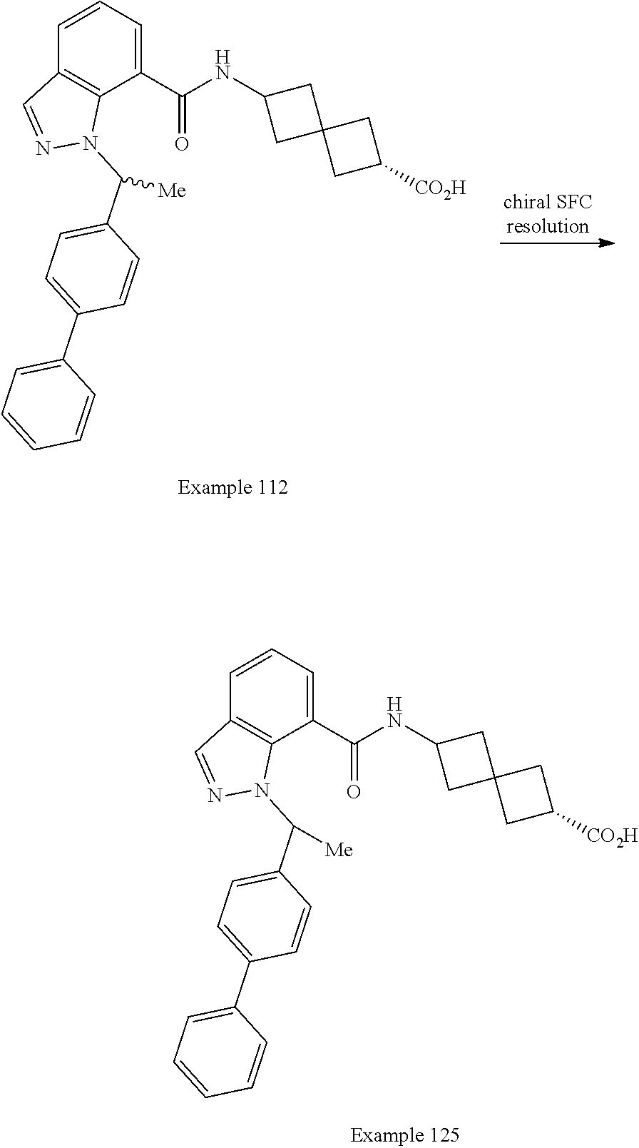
C1=CC2=C(C(C(NC3CC4(C3)CC([CO2H])C4)=O)=C1)N(C(C1=CC=C(C3=CC=CC=C3)C=C1)[Me])N=C2.C1=CC2=C(C(C(NC3CC4(C3)CC([CO2H])C4)=O)=C1)N(C(C1=CC=C(C3=CC=CC=C3)C=C1)[Me])N=C2
